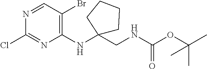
N1=CC(Br)=C(NC2(CNC(=O)OC(C)(C)C)CCCC2)N=C1Cl
